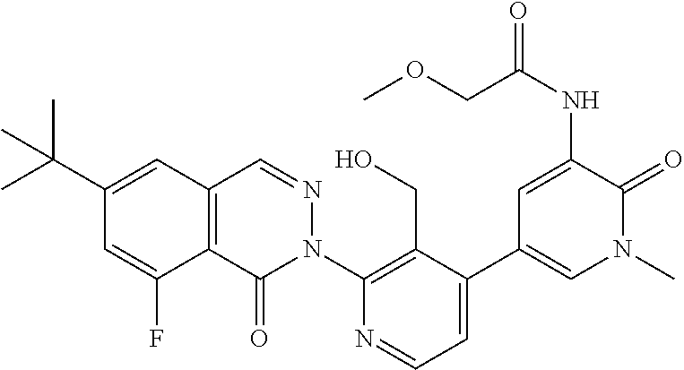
C12=C(C(=O)N(C3=C(CO)C(C4=CN(C)C(=O)C(NC(COC)=O)=C4)=CC=N3)N=C1)C(F)=CC(C(C)(C)C)=C2
